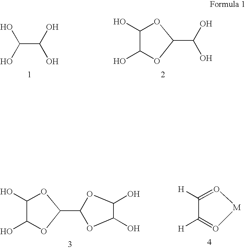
C(C(O)O)(O)O.C1(O)C(O)OC(C(O)O)O1.C1(O)C(O)OC(C2OC(O)C(O)O2)O1.C1([H])=O[M]O=C1[H]
